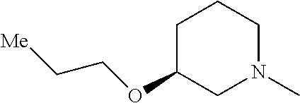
C1C(OCC[Me])CN(C)CC1
